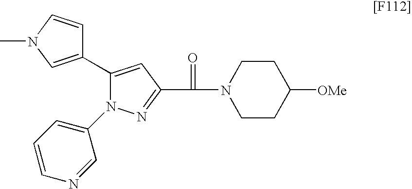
N1=C(C(=O)N2CCC([OMe])CC2)C=C(C2=CN(C)C=C2)N1C1=CC=CN=C1
